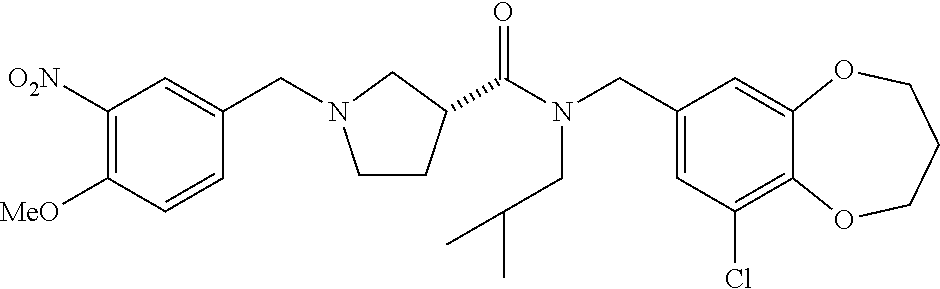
C1(CN(C(=O)C2CCN(CC3=CC([O2N])=C([MeO])C=C3)C2)CC(C)C)=CC(Cl)=C2C(=C1)OCCCO2
